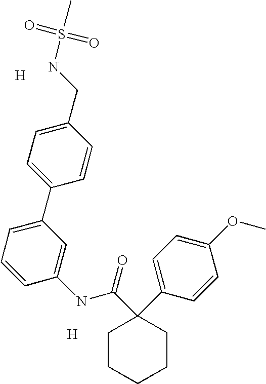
C1=CC(NC(C2(C3=CC=C(OC)C=C3)CCCCC2)=O)=CC(C2=CC=C(CNS(=O)(=O)C)C=C2)=C1.[H].[H]
